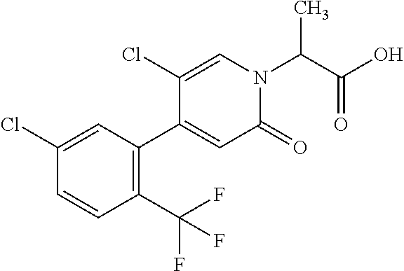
C1(C(F)(F)F)=C(C2=CC(=O)N(C(C(O)=O)C)C=C2Cl)C=C(Cl)C=C1
